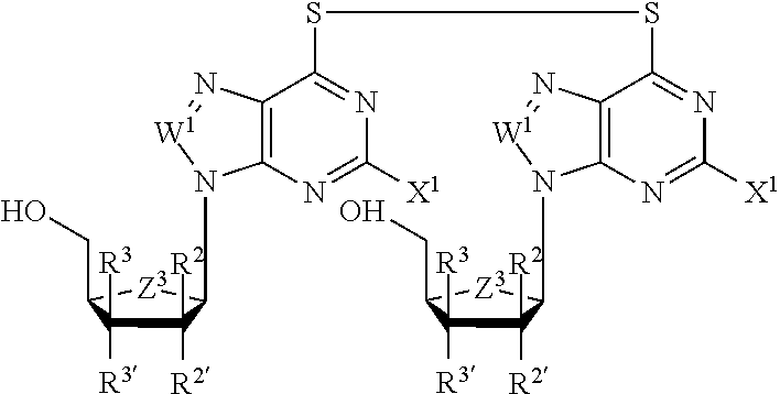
C1([R2])([R2])C([R3])([R3])C(CO)[Z3]C1N1C2=C(C(SSC3=NC([X1])=NC4=C3N=[W1]N4C3C([R2])([R2])C([R3])([R3])C(CO)[Z3]3)=NC([X1])=N2)N=[W1]1
